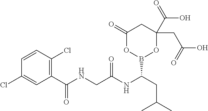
C1(C(NCC(NC(CC(C)C)B2OC(CC(O)=O)(C(=O)O)CC(=O)O2)=O)=O)=C(Cl)C=CC(Cl)=C1
